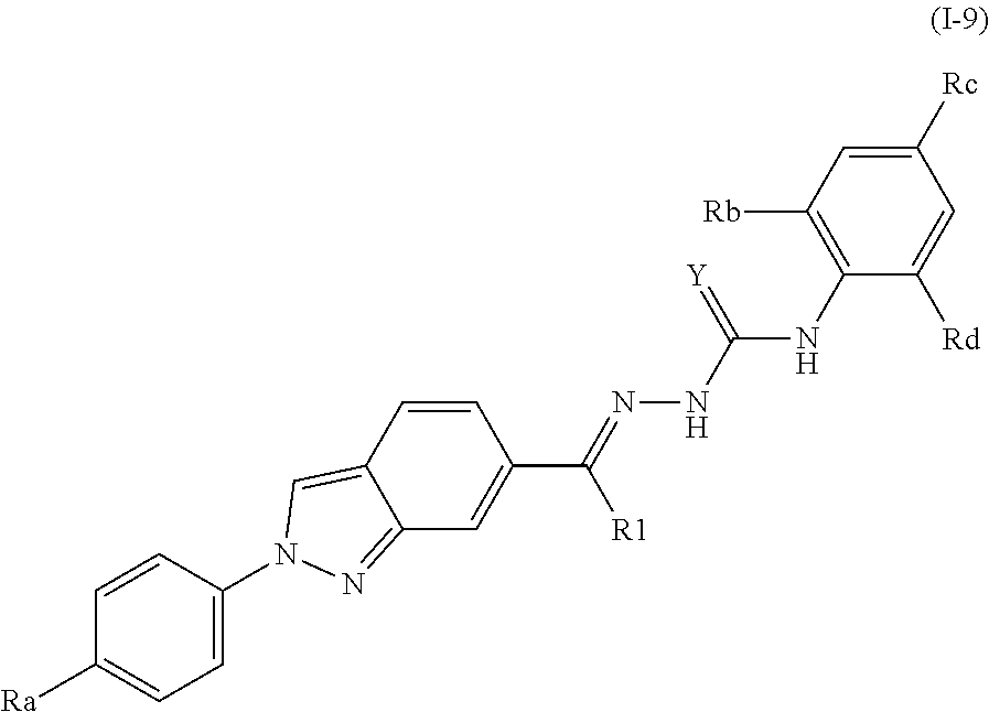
C12=CN(C3=CC=C([Ra])C=C3)N=C1C=C(C(=NNC(NC1=C([Rb])C=C([Rc])C=C1[Rd])=[Y])[R1])C=C2
